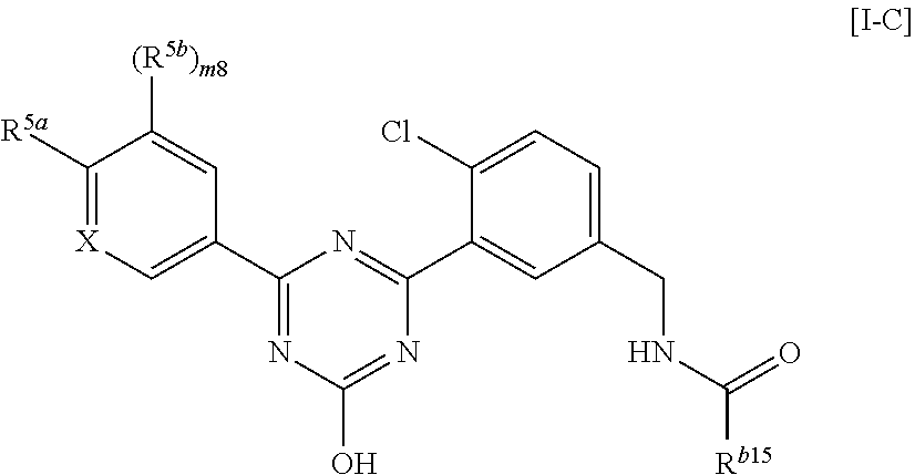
[X]1=C([R5a])C([(R5b)m8])=CC(C2=NC(O)=NC(C3=CC(CNC([Rb15])=O)=CC=C3Cl)=N2)=C1
